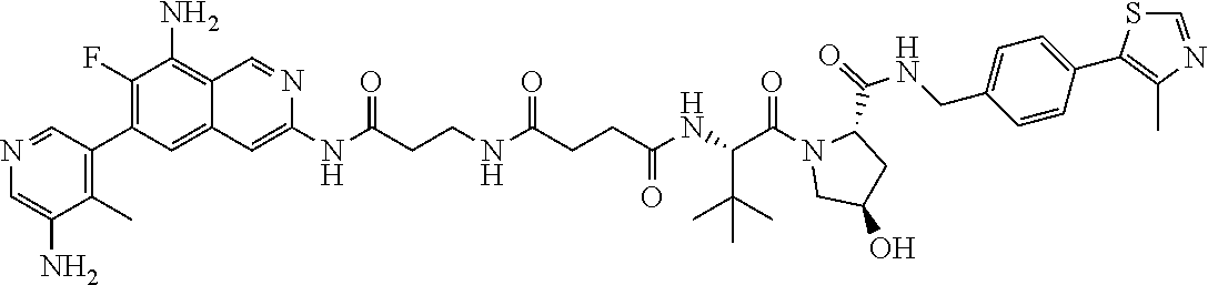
N(C(CCNC(CCC(NC(C(N1CC(O)CC1C(=O)NCC1=CC=C(C2=C(C)N=CS2)C=C1)=O)C(C)(C)C)=O)=O)=O)C1=CC2=CC(C3=C(C)C(N)=CN=C3)=C(F)C(N)=C2C=N1
